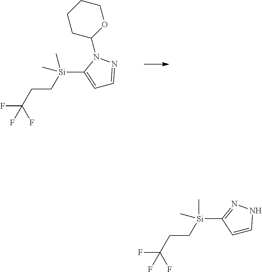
C1CC(N2C([Si](CCC(F)(F)F)(C)C)=CC=N2)OCC1.N1=C([Si](CCC(F)(F)F)(C)C)C=CN1
